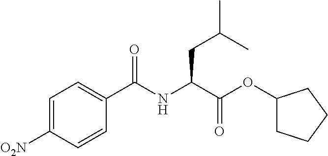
C1=C([O2N])C=CC(C(NC(C(OC2CCCC2)=O)CC(C)C)=O)=C1
